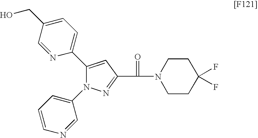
N1=C(C(=O)N2CCC(F)(F)CC2)C=C(C2=CC=C(CO)C=N2)N1C1=CC=CN=C1
